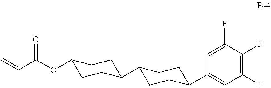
C1(C2CCC(OC(C=C)=O)CC2)CCC(C2=CC(F)=C(F)C(F)=C2)CC1
